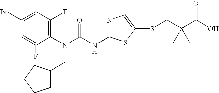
C1(Br)=CC(F)=C(N(C(NC2=NC=C(SCC(C(O)=O)(C)C)S2)=O)CC2CCCC2)C(F)=C1
